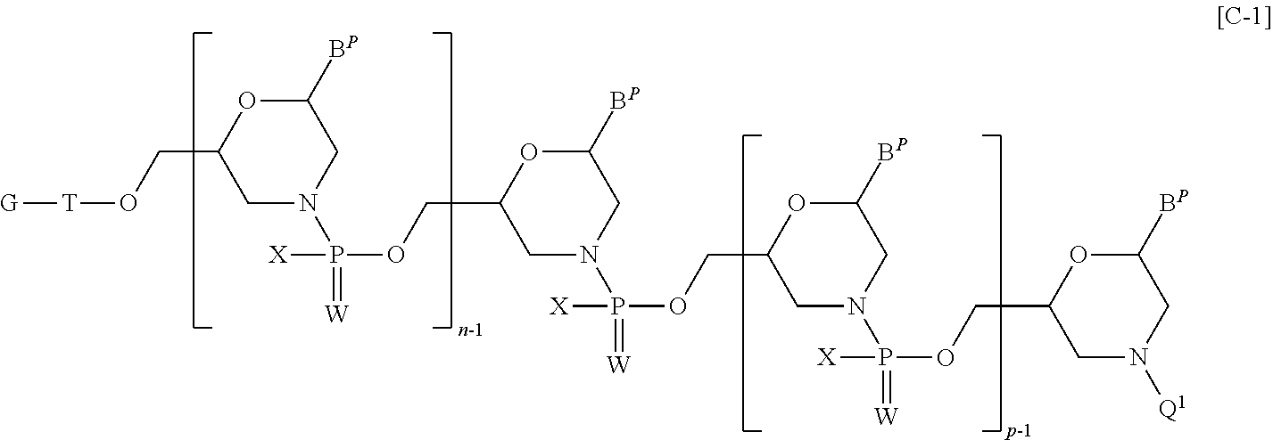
C1([BP])OC(CO[T][G])CN(P(OCC2CN(P(OCC3CN(P(OCC4CN([Q1])CC([BP])O4)(=[W])[X])CC([BP])O3)(=[W])[X])CC([BP])O2)([X])=[W])C1
